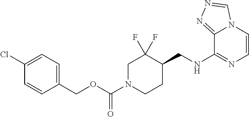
C(OC(N1CCC(CNC2=NC=CN3C2=NN=C3)C(F)(F)C1)=O)C1=CC=C(Cl)C=C1
